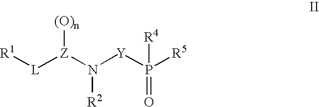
[(O)n][Z](N([Y]P([R5])(=O)[R4])[R2])[L][R1]
